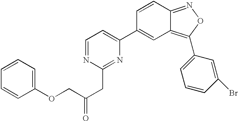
C12=C(C3=CC=CC(Br)=C3)ON=C1C=CC(C1=CC=NC(CC(COC3=CC=CC=C3)=O)=N1)=C2
